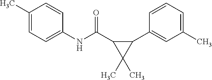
C1(C)=CC=C(NC(C2C(C)(C)C2C2=CC(C)=CC=C2)=O)C=C1
